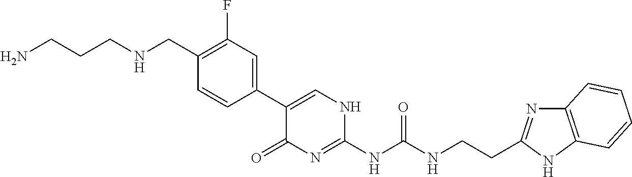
C1(C2=CNC(NC(NCCC3=NC4=C(N3)C=CC=C4)=O)=NC2=O)=CC(F)=C(CNCCCN)C=C1
